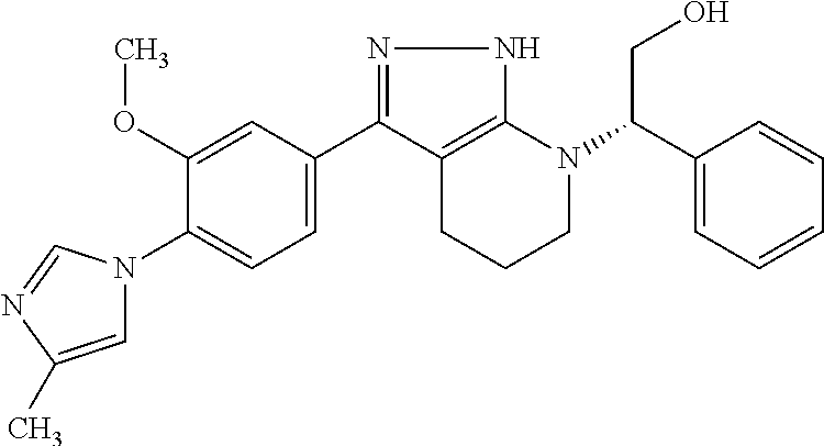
N1=C(C2=CC=C(N3C=C(C)N=C3)C(OC)=C2)C2=C(N1)N(C(C1=CC=CC=C1)CO)CCC2
